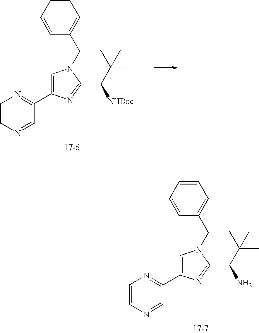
C1=CN=CC(C2=CN(CC3=CC=CC=C3)C(C(N)C(C)(C)C)=N2)=N1.C1=CN=CC(C2=CN(CC3=CC=CC=C3)C(C([NHBoc])C(C)(C)C)=N2)=N1
